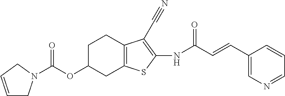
C(OC1CC2=C(CC1)C(C#N)=C(NC(C=CC1=CN=CC=C1)=O)S2)(=O)N1CC=CC1
